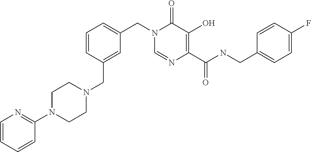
C1=NC(C(NCC2=CC=C(F)C=C2)=O)=C(O)C(=O)N1CC1=CC=CC(CN2CCN(C3=NC=CC=C3)CC2)=C1
